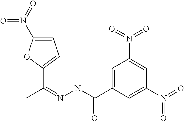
C1=C(N(=O)=O)OC(C(=NNC(C2=CC(N(=O)=O)=CC(N(=O)=O)=C2)=O)C)=C1
